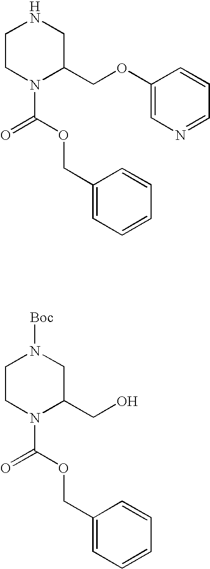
C1CN(C(=O)OCC2=CC=CC=C2)C(COC2=CN=CC=C2)CN1.C1CN(C(=O)OCC2=CC=CC=C2)C(CO)CN1[Boc]
